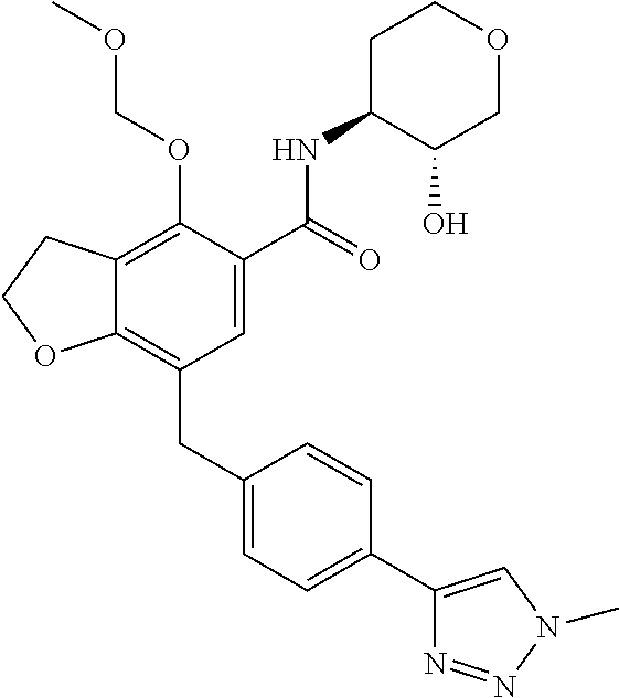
C12=C(CC3=CC=C(C4=CN(C)N=N4)C=C3)C=C(C(NC3C(O)COCC3)=O)C(OCOC)=C1CCO2
